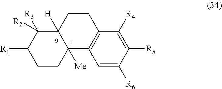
C1CC2([Me])C([H])(C([R3])([R2])C1[R1])CCC1=C2C=C([R6])C([R5])=C1[R4]
